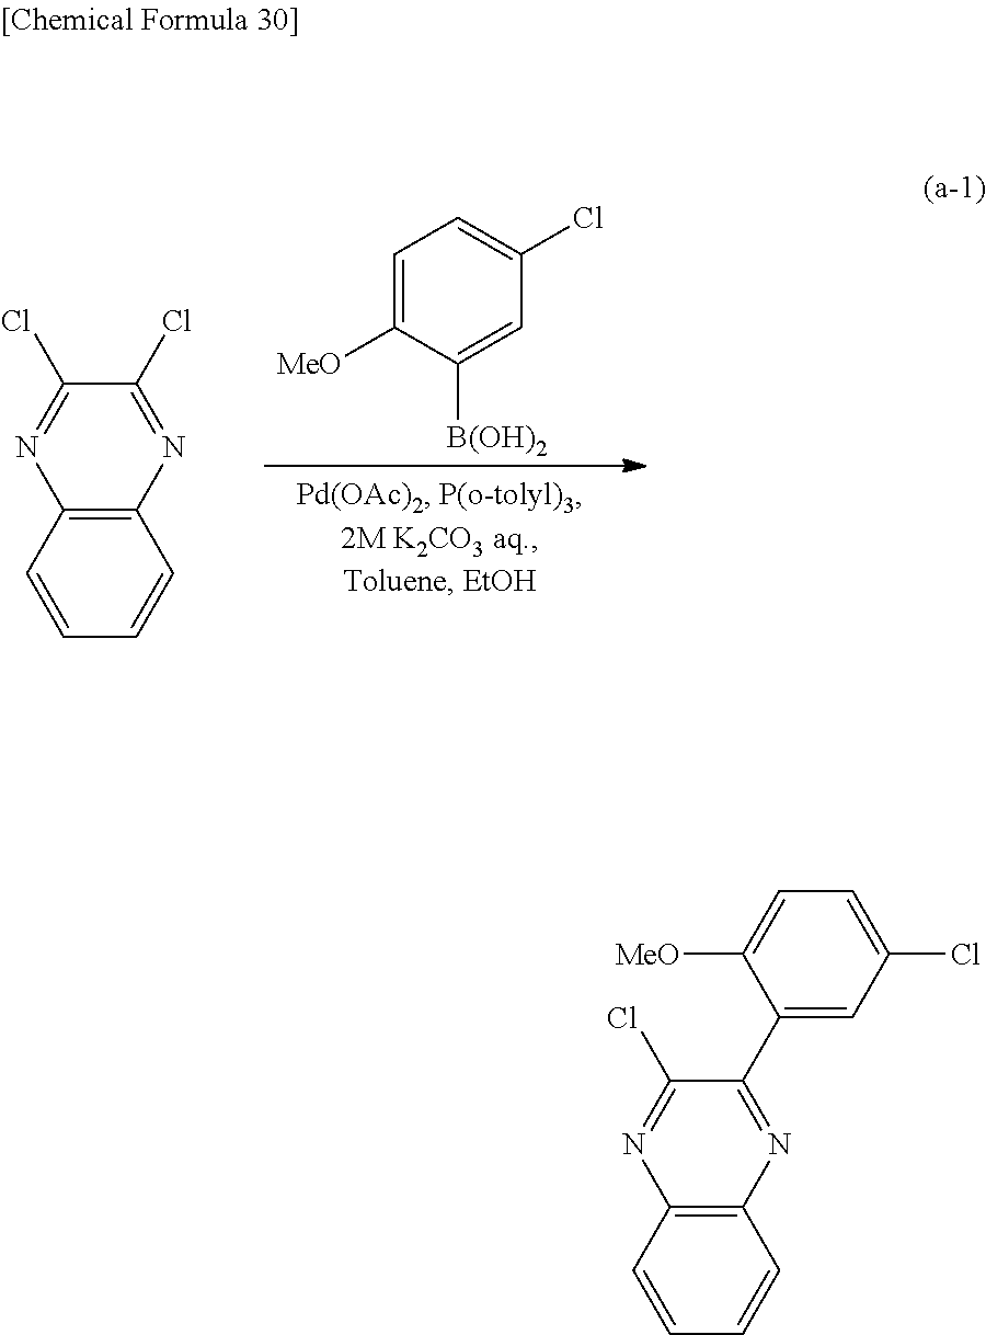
C12=C(C=CC=C1)N=C(Cl)C(Cl)=N2.C1=C([MeO])C([B(OH)2])=CC(Cl)=C1.C12=C(C=CC=C1)N=C(Cl)C(C1=CC(Cl)=CC=C1[MeO])=N2
